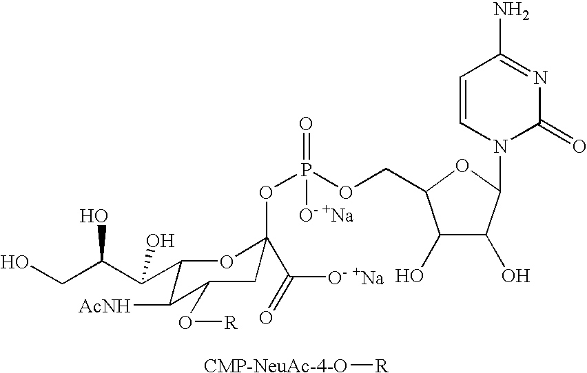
OCC(C(C1C([AcNH])C(O[R])CC(OP(OCC2C(O)C(O)C(N3C(=O)N=C(N)C=C3)O2)(=O)[O- +Na])(C(=O)[O- +Na])O1)O)O.[CMP-NeuAc-4-O][R]
